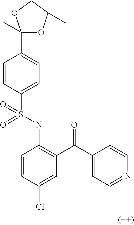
C1=CC(S(NC2=C(C(C3=CC=NC=C3)=O)C=C(Cl)C=C2)(=O)=O)=CC=C1C1(C)OC(C)CO1
